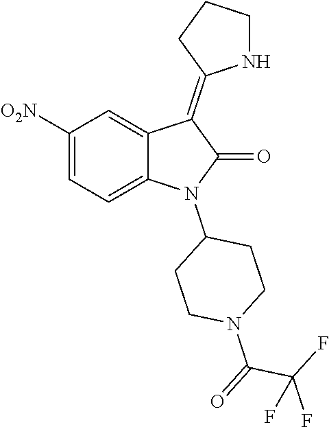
C1([O2N])=CC=C2C(=C1)C(=C1NCCC1)C(=O)N2C1CCN(C(C(F)(F)F)=O)CC1
